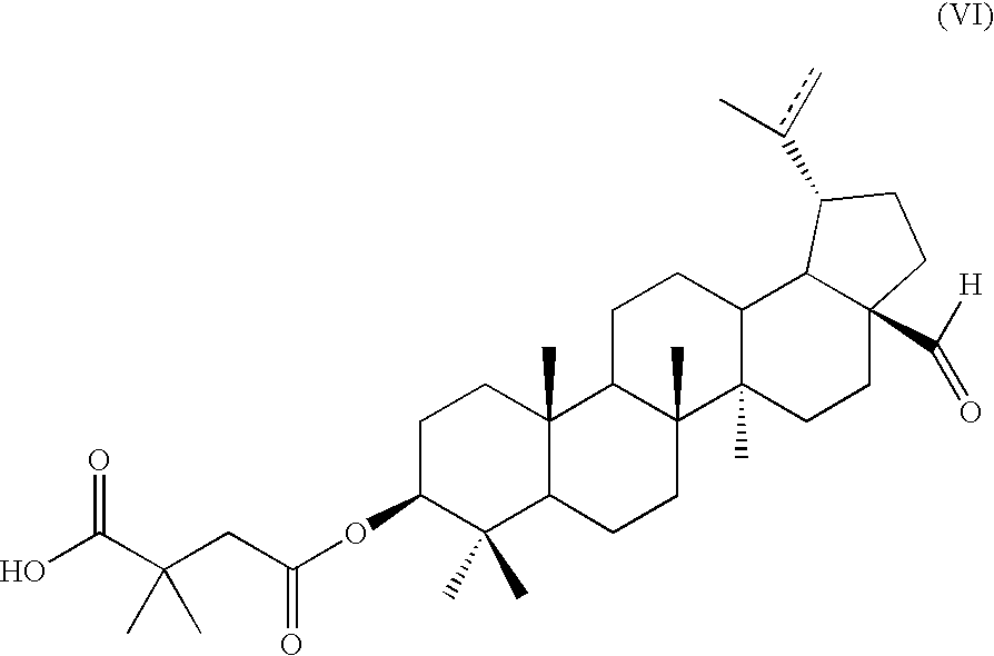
C1C(OC(CC(C(O)=O)(C)C)=O)C(C)(C)C2C(C)(C1)C1C(C)(CC2)C2(C)C(CC1)C1C(C([H])=O)(CC2)CCC1c(c)C
